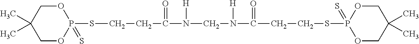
C1OP(=S)(SCCC(=O)N([H])CN([H])C(=O)CCSP2(=S)OCC(C)(C)CO2)OCC1(C)C
